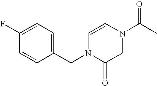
C1=C(CN2C=CN(C(C)=O)CC2=O)C=CC(F)=C1
